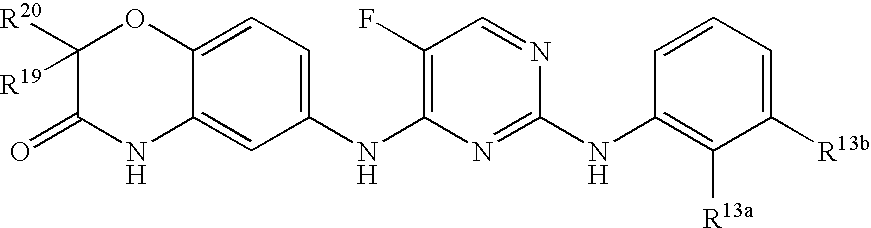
C1([R20])([R19])C(=O)NC2=CC(NC3=C(F)C=NC(NC4=C([R13a])C([R13b])=CC=C4)=N3)=CC=C2O1
